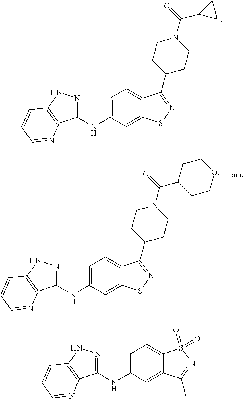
C1=C(NC2=NNC3=C2N=CC=C3)C=C2C(=C1)C(C1CCN(C(C3CC3)=O)CC1)=NS2.C1=C(NC2=NNC3=C2N=CC=C3)C=C2C(=C1)C(C1CCN(C(C3CCOCC3)=O)CC1)=NS2.C1=C(NC2=NNC3=C2N=CC=C3)C=C2C(=C1)S(=O)(=O)N=C2C
